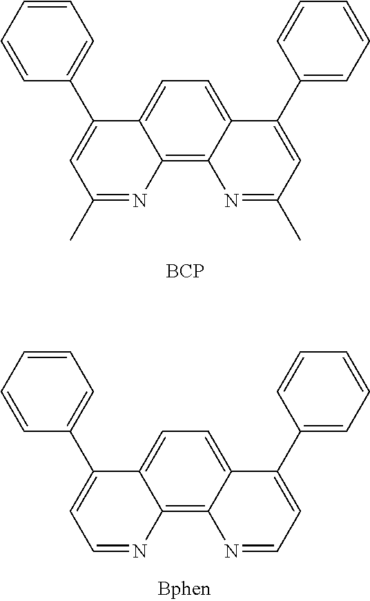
C1=CC(C2=CC(C)=NC3=C4C(=CC=C23)C(C2=CC=CC=C2)=CC(C)=N4)=CC=C1.[BCP].C1=CC(C2=CC=NC3=C4C(=CC=C23)C(C2=CC=CC=C2)=CC=N4)=CC=C1
